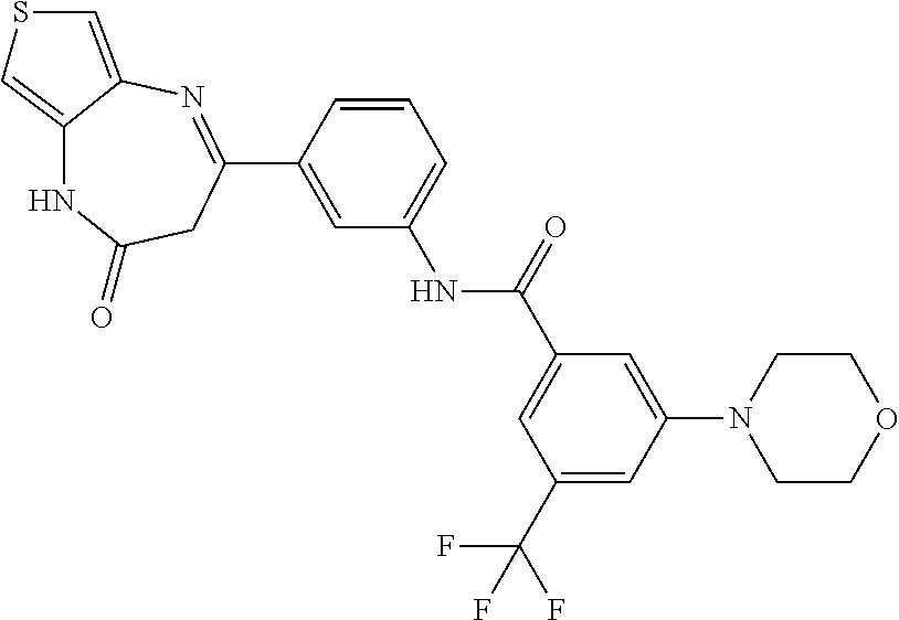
C1=CC(C2=NC3=CSC=C3NC(=O)C2)=CC(NC(C2=CC(C(F)(F)F)=CC(N3CCOCC3)=C2)=O)=C1
